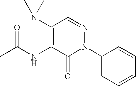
C1(N(C)C)=C(NC(C)=O)C(=O)N(C2=CC=CC=C2)N=C1
